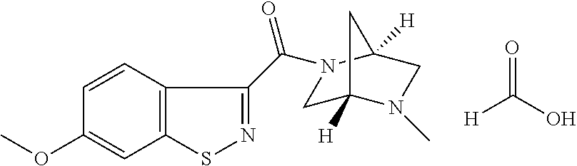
C(=O)(C1=NSC2=C1C=CC(OC)=C2)N1CC2([H])N(C)CC1([H])C2.[H]C(=O)O
